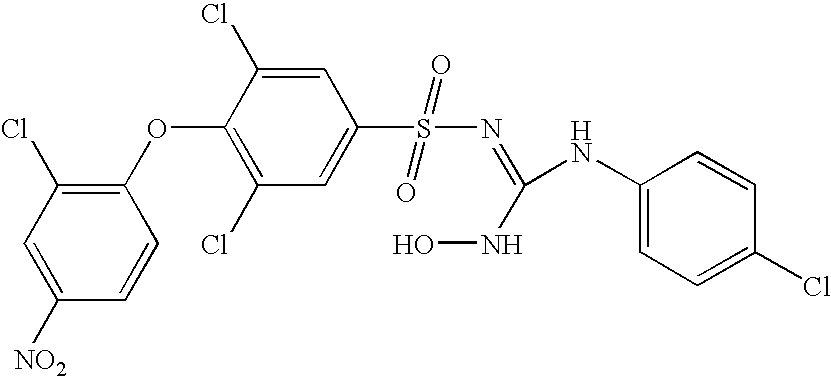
C1([NO2])=CC(Cl)=C(OC2=C(Cl)C=C(S(N=C(NO)NC3=CC=C(Cl)C=C3)(=O)=O)C=C2Cl)C=C1
